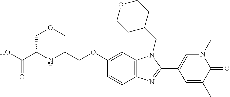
C(OC1=CC2=C(C=C1)N=C(C1=CN(C)C(=O)C(C)=C1)N2CC1CCOCC1)CNC(C(O)=O)COC
